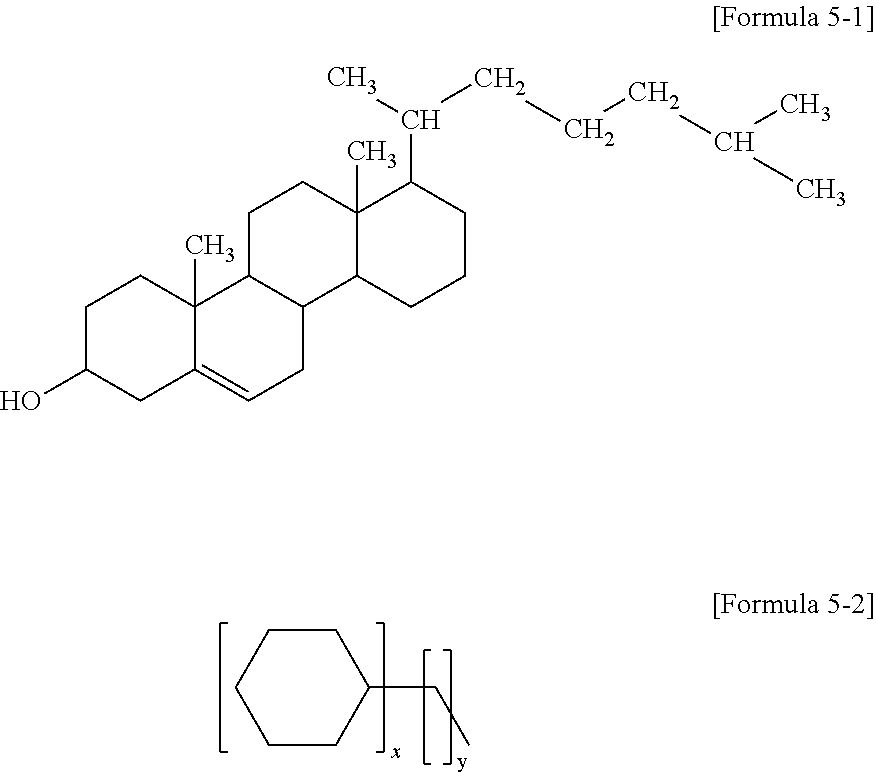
C1CCC(CC)CC1.C1C(O)CC2=CCC3C(C2(C)C1)CCC1(C)C3CCCC1C(CCCC(C)C)C
